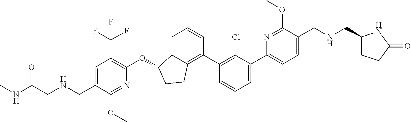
O(C1C2=CC=CC(C3=C(Cl)C(C4=CC=C(CNCC5CCC(=O)N5)C(OC)=N4)=CC=C3)=C2CC1)C1=C(C(F)(F)F)C=C(CNCC(NC)=O)C(OC)=N1
